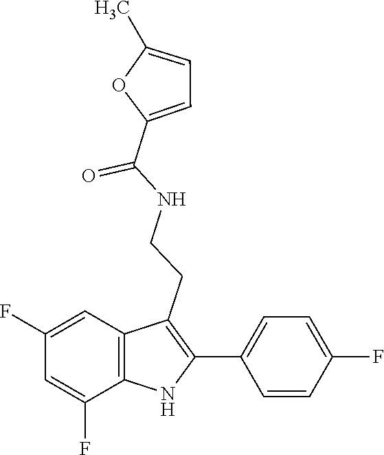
O1C(C)=CC=C1C(NCCC1=C(C2=CC=C(F)C=C2)NC2=C1C=C(F)C=C2F)=O
